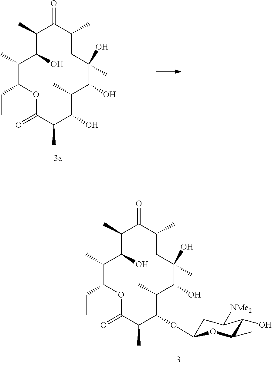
C1(C)C(O)C(C)C(CC)OC(=O)C(C)C(O)C(C)C(O)C(O)(C)CC(C)C1=O.C1(C)C(O)C(C)C(CC)OC(=O)C(C)C(OC2CC([NMe2])C(O)C(C)O2)C(C)C(O)C(O)(C)CC(C)C1=O
